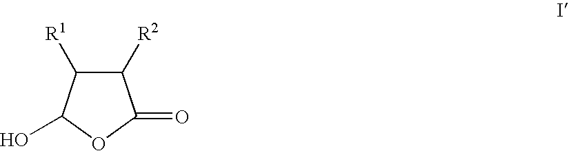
C1([R2])C([R1])C(O)OC1=O
